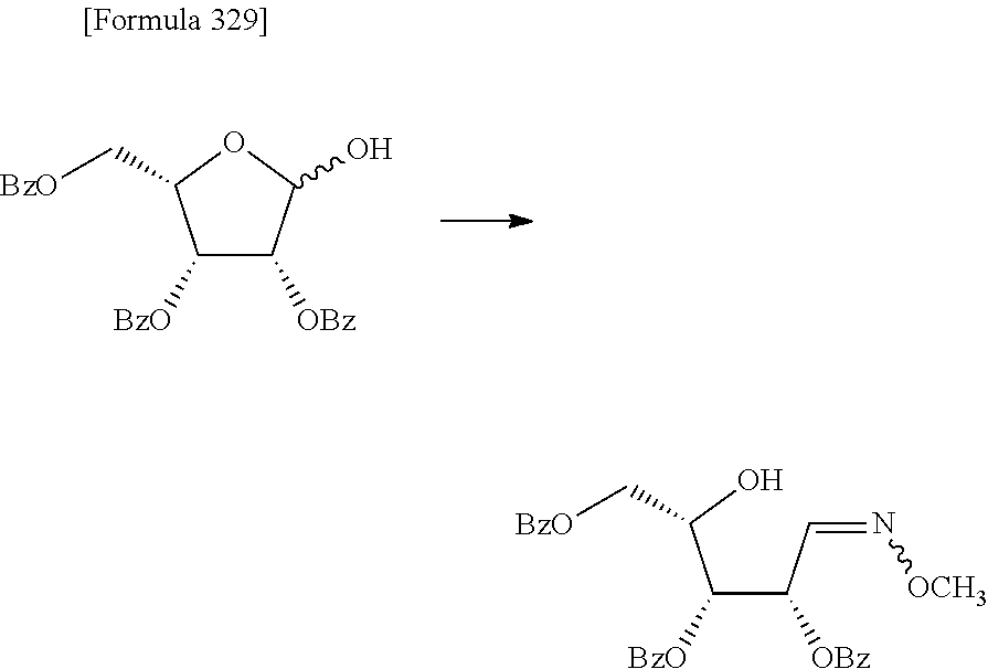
C1([BzO])C([OBz])C(O)OC1C[BzO].C(C(C=N[OCH3])[OBz])(C(O)C[BzO])[BzO]
